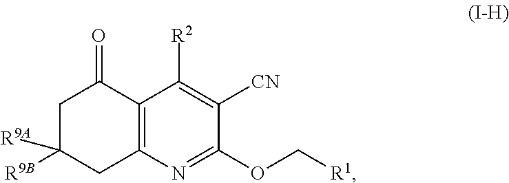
C1C([R9B])([R9A])CC2=C(C1=O)C([R2])=C([CN])C(OC[R1])=N2
